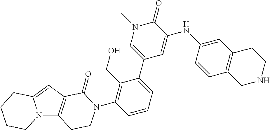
N12C3=C(C=C1CCCC2)C(=O)N(C1=C(CO)C(C2=CN(C)C(=O)C(NC4=CC5=C(C=C4)CNCC5)=C2)=CC=C1)CC3
